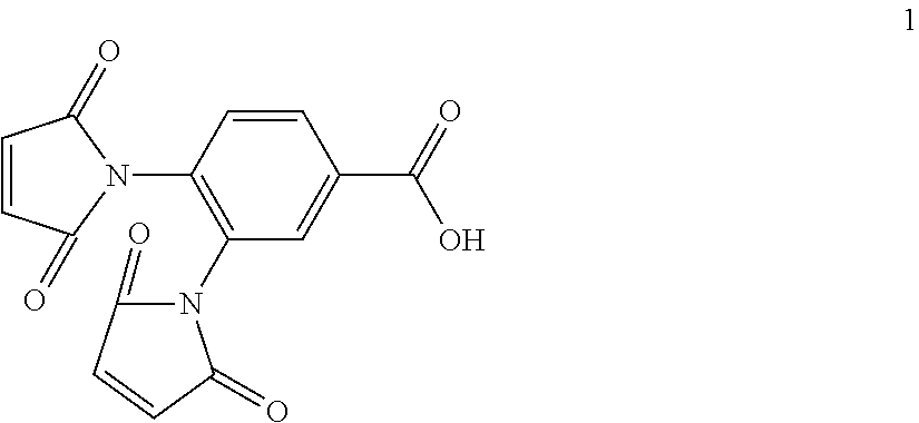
C1=CC(=O)N(C2=C(N3C(=O)C=CC3=O)C=C(C(=O)O)C=C2)C1=O
